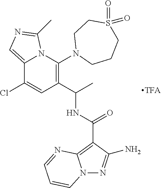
C12=CN=C(C)N1C(N1CCCS(=O)(=O)CC1)=C(C(C)NC(C1=C3N(N=C1N)C=CC=N3)=O)C=C2Cl
